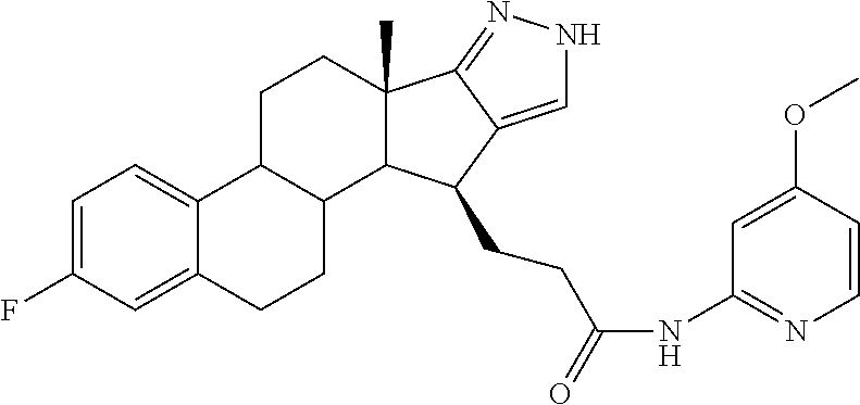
C1=C(F)C=C2C(=C1)C1C(CC2)C2C(C)(CC1)C1=NNC=C1C2CCC(NC1=NC=CC(OC)=C1)=O
